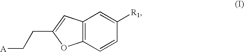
C12=C(C=CC([R1])=C1)OC(CC[A])=C2
